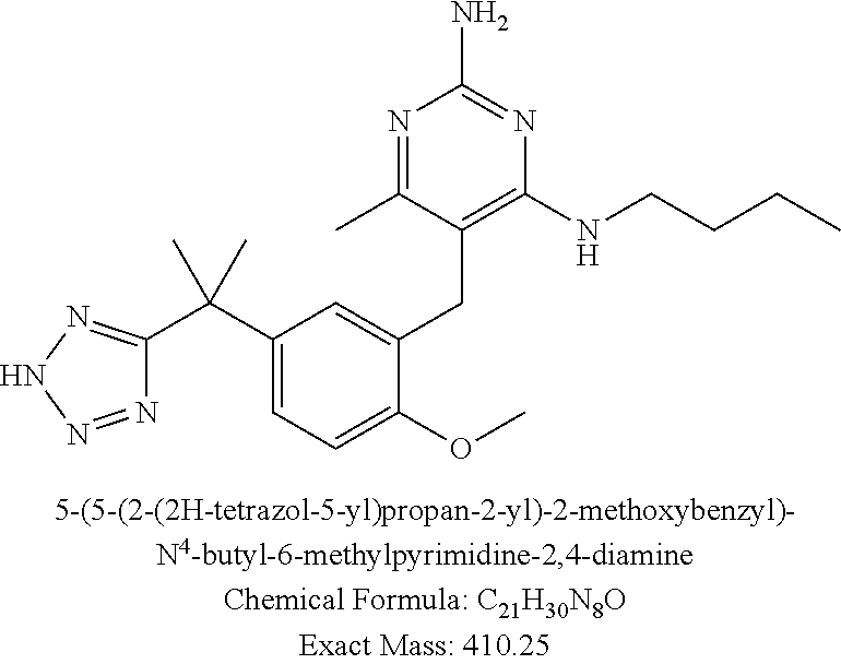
C1(C(C)(C)C2=CC=C(OC)C(CC3=C(NCCCC)N=C(N)N=C3C)=C2)=NNN=N1
